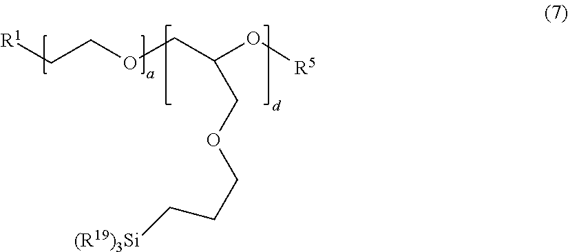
[R1]CCOCC(O[R5])COCCC[(R19)3Si]
